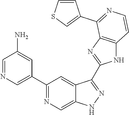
C1=NC=C(C2=NC=C3C(=C2)C(C2=NC4=C(N2)C=CN=C4C2=CSC=C2)=NN3)C=C1N
